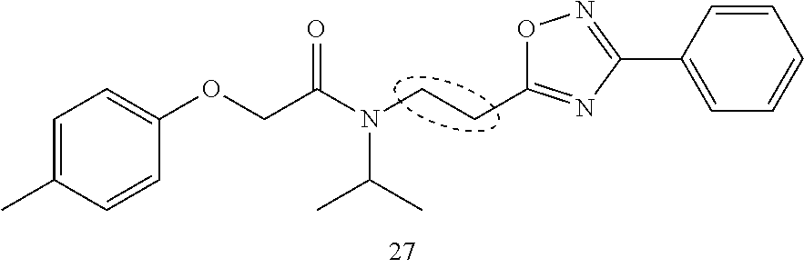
O1C(CCN(C(COC2=CC=C(C)C=C2)=O)C(C)C)=NC(C2=CC=CC=C2)=N1
